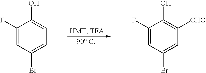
C1(F)=CC(Br)=CC=C1O.C1(F)=CC(Br)=CC([CHO])=C1O
